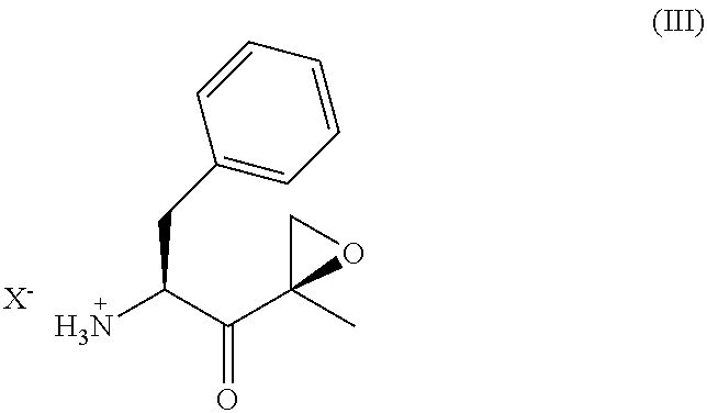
C1=CC(CC(C(C2(C)OC2)=O)N)=CC=C1.[X-]
